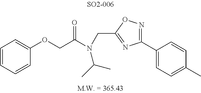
C1(OCC(N(CC2=NC(C3=CC=C(C)C=C3)=NO2)C(C)C)=O)=CC=CC=C1
